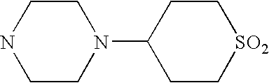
C1CN(C2CC[SO2]CC2)CCN1
